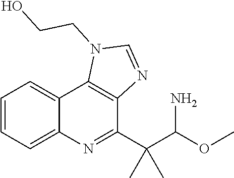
C1=CC=C2C(=C1)C1=C(C(C(C)(C)C(N)OC)=N2)N=CN1CCO
